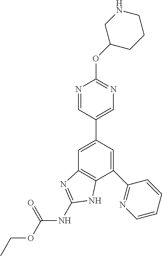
C1=C(C2=CN=C(OC3CCCNC3)N=C2)C=C(C2=NC=CC=C2)C2=C1N=C(NC(=O)OCC)N2
